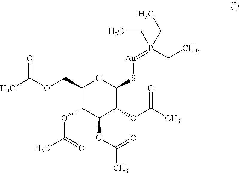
C1(COC(C)=O)C(OC(C)=O)C(OC(C)=O)C(OC(C)=O)C(S[Au]=P(CC)(CC)CC)O1
